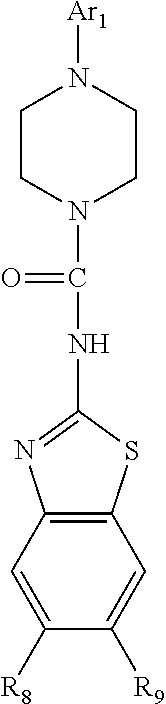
C1CN(C(NC2=NC3=C(S2)C=C([R9])C([R8])=C3)=O)CCN1[Ar1]
